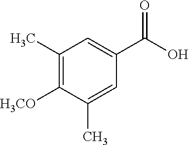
C1(C)=C([H3CO])C(C)=CC(C(O)=O)=C1
